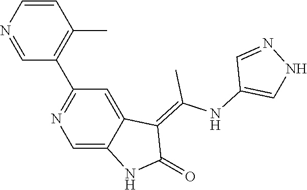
C1=CN=CC(C2=NC=C3C(=C2)C(=C(NC2=CNN=C2)C)C(=O)N3)=C1C
